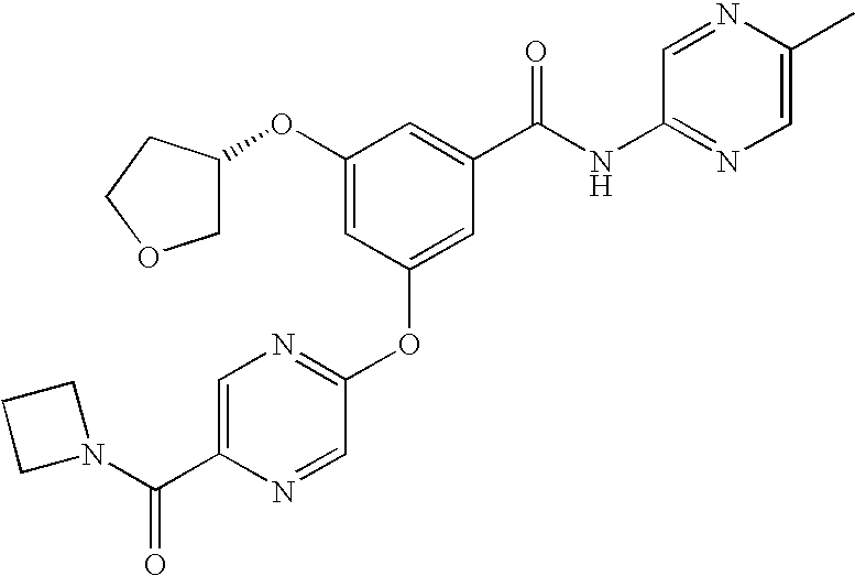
C1=C(C(N2CCC2)=O)N=CC(OC2=CC(C(NC3=NC=C(C)N=C3)=O)=CC(OC3COCC3)=C2)=N1
